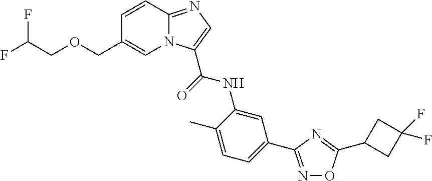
C1=CC2=NC=C(C(=O)NC3=CC(C4=NOC(C5CC(F)(F)C5)=N4)=CC=C3C)N2C=C1COCC(F)F
